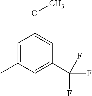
C1=C(C)C=C(C(F)(F)F)C=C1OC
